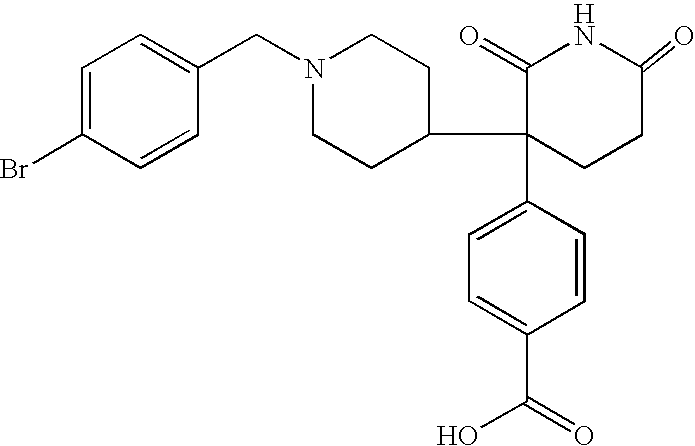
C1=C(Br)C=CC(CN2CCC(C3(C4=CC=C(C(=O)O)C=C4)C(=O)NC(=O)CC3)CC2)=C1
